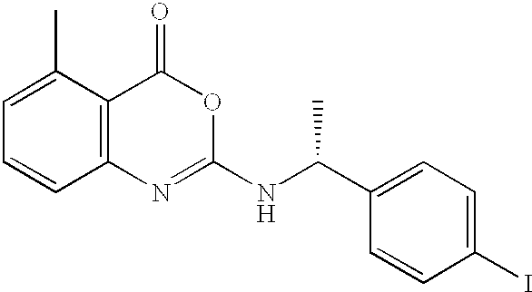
C1=C(C)C2=C(C=C1)N=C(NC(C1=CC=C(I)C=C1)C)OC2=O
